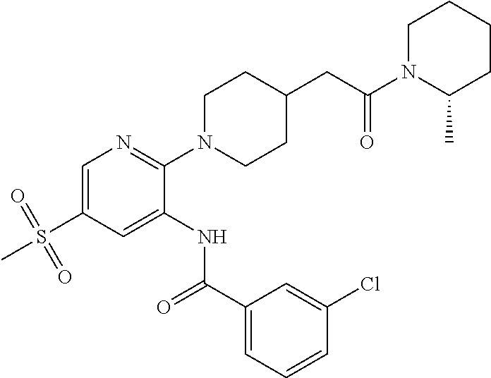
C1=C(S(=O)(=O)C)C=C(NC(C2=CC=CC(Cl)=C2)=O)C(N2CCC(CC(N3C(C)CCCC3)=O)CC2)=N1
